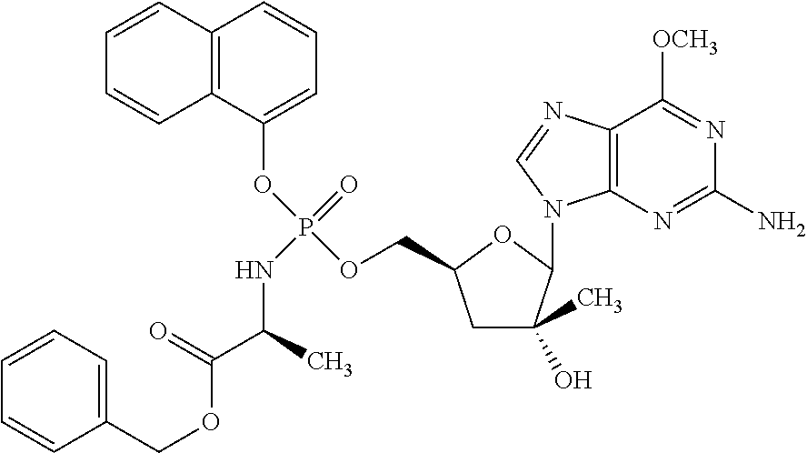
C1C(O)(C)C(N2C3=C(C([OCH3])=NC(N)=N3)N=C2)OC1COP(OC1=CC=CC2=C1C=CC=C2)(=O)NC(C(OCC1=CC=CC=C1)=O)C
